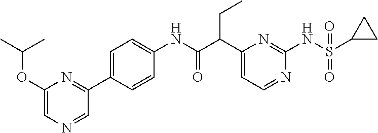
C1(C(C(NC2=CC=C(C3=NC(OC(C)C)=CN=C3)C=C2)=O)CC)=CC=NC(NS(C2CC2)(=O)=O)=N1
